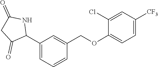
C1(C2NC(=O)CC2=O)=CC=CC(COC2=CC=C([CF3])C=C2Cl)=C1
